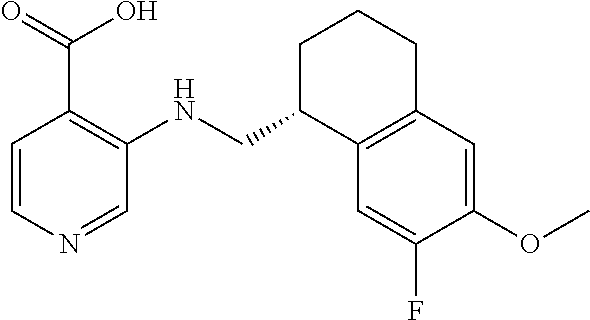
C12=C(C=C(F)C(OC)=C1)C(CNC1=C(C(=O)O)C=CN=C1)CCC2
